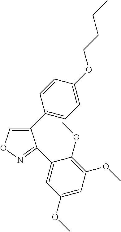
C1(C2=CC=C(OCCCC)C=C2)=CON=C1C1=CC(OC)=CC(OC)=C1OC
